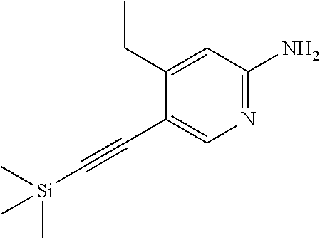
C1(C#C[Si](C)(C)C)=CN=C(N)C=C1CC
